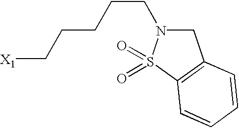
C1N(CCCCC[X1])S(=O)(=O)C2=C1C=CC=C2
